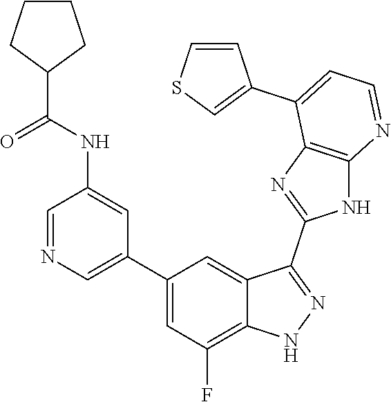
C1=NC=C(C2=CC(F)=C3C(=C2)C(C2=NC4=C(N2)N=CC=C4C2=CSC=C2)=NN3)C=C1NC(=O)C1CCCC1
